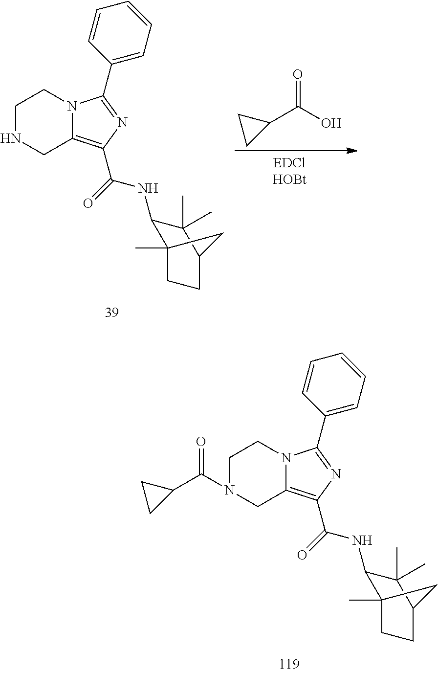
OC(C1CC1)=O.C1NCC2=C(C(=O)NC3C4(C)CCC(C3(C)C)C4)N=C(C3=CC=CC=C3)N2C1.C1N(C(C2CC2)=O)CC2=C(C(=O)NC3C4(C)CCC(C3(C)C)C4)N=C(C3=CC=CC=C3)N2C1
